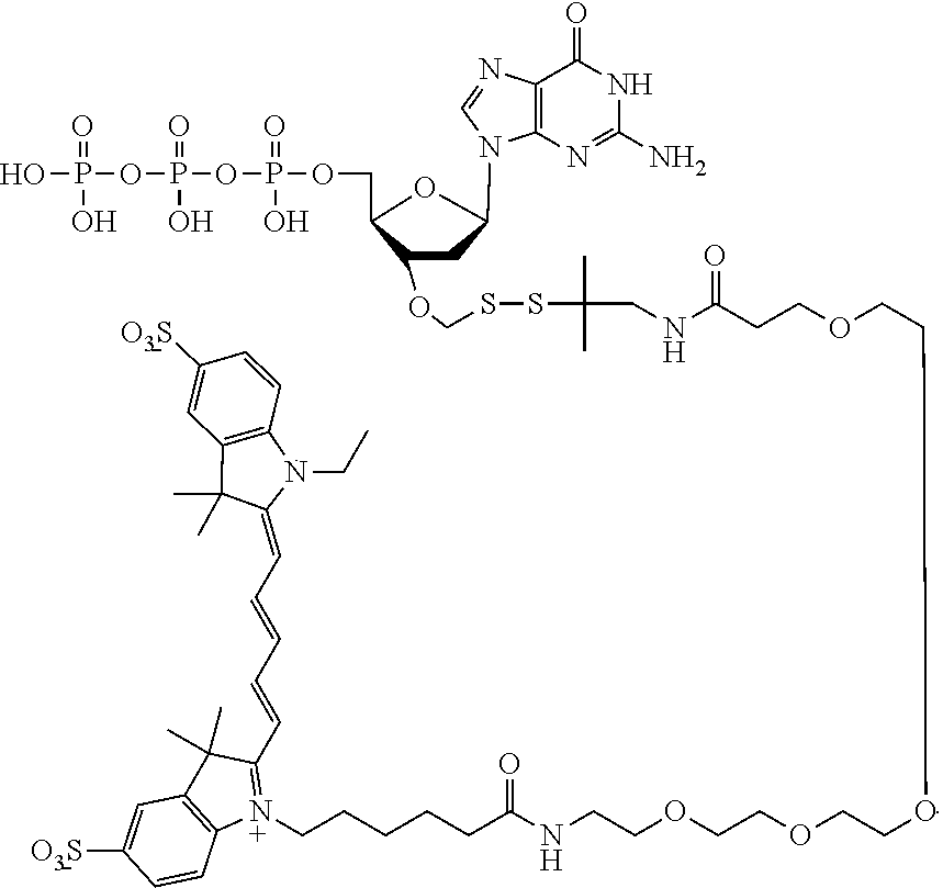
OP(=O)(O)OP(OP(OCC1OC(N2C3=C(C(=O)NC(N)=N3)N=C2)CC1OCSSC(C)(C)CNC(CCOCCOCCOCCOCCNC(CCCCC[N+]1=C(C=CC=CC=C2N(CC)C3=C(C2(C)C)C=C([O3S])C=C3)C(C)(C)C2=C1C=CC([O3S])=C2)=O)=O)(O)=O)(O)=O
